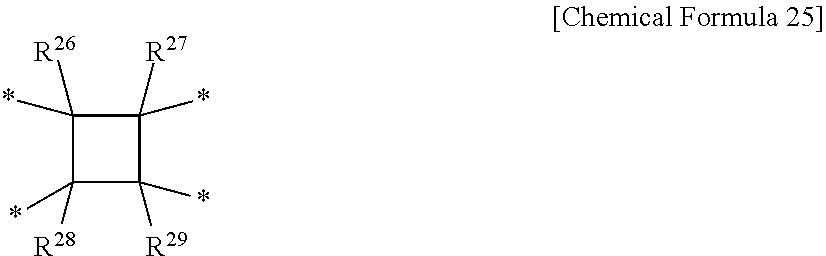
C1(*)([R26])C(*)([R28])C(*)([R29])C1([R27])*
